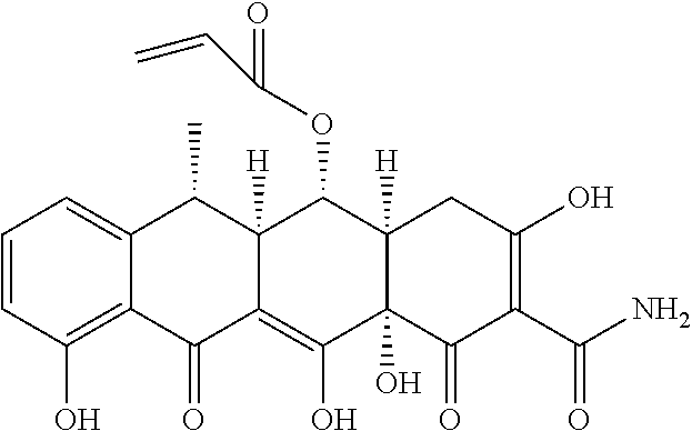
C1=CC(O)=C2C(=C1)C(C)C1([H])C(=C(O)C3(O)C([H])(C1OC(=O)C=C)CC(O)=C(C(N)=O)C3=O)C2=O
